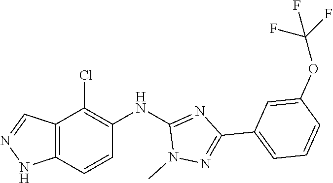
N1(C)N=C(C2=CC=CC(OC(F)(F)F)=C2)N=C1NC1=C(Cl)C2=C(NN=C2)C=C1
